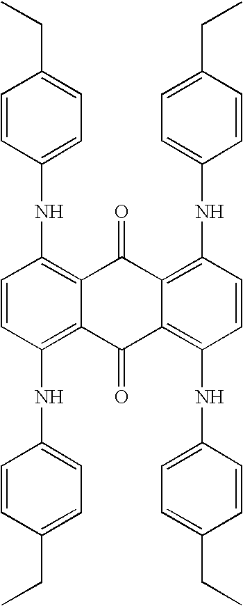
C1=CC(NC2=CC=C(CC)C=C2)=C2C(=C1NC1=CC=C(CC)C=C1)C(=O)C1=C(NC3=CC=C(CC)C=C3)C=CC(NC3=CC=C(CC)C=C3)=C1C2=O
